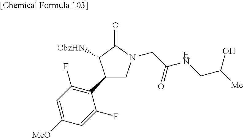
C1(C2=C(F)C=C([MeO])C=C2F)CN(CC(NCC([Me])O)=O)C(=O)C1[CbzHN]
